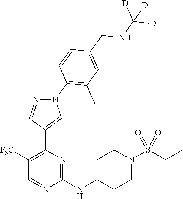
C1(NC2CCN(S(CC)(=O)=O)CC2)=NC(C2=CN(C3=C(C)C=C(CNC([D])([D])[D])C=C3)N=C2)=C([F3C])C=N1
